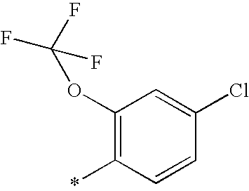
C1=C(Cl)C=CC(*)=C1OC(F)(F)F
